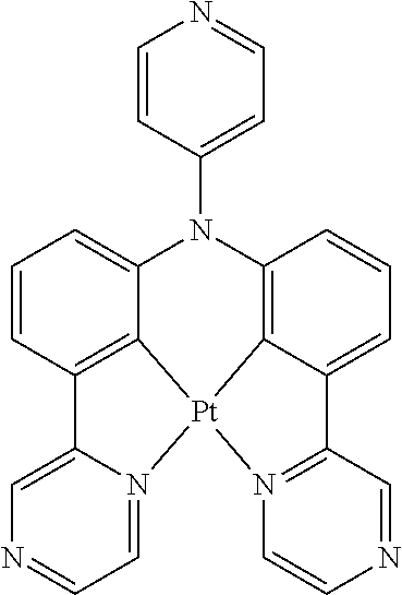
C12=C3C=CC=C1C1=N(C=CN=C1)[Pt]21C2=C(C=CC=C2N3C2=CC=NC=C2)C2=CN=CC=N21
